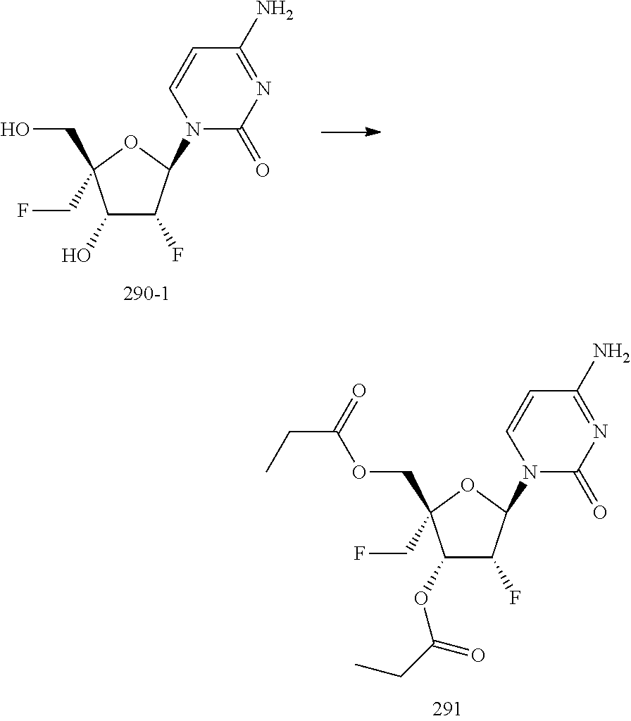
C1(O)C(F)C(N2C(=O)N=C(N)C=C2)OC1(CO)CF.C1(OC(CC)=O)C(F)C(N2C(=O)N=C(N)C=C2)OC1(COC(CC)=O)CF
